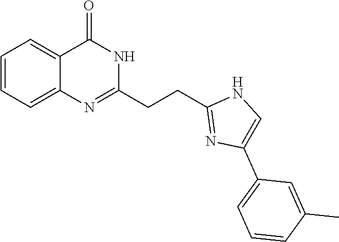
C1=CC=C2C(=C1)C(=O)NC(CCC1=NC(C3=CC=CC(C)=C3)=CN1)=N2
